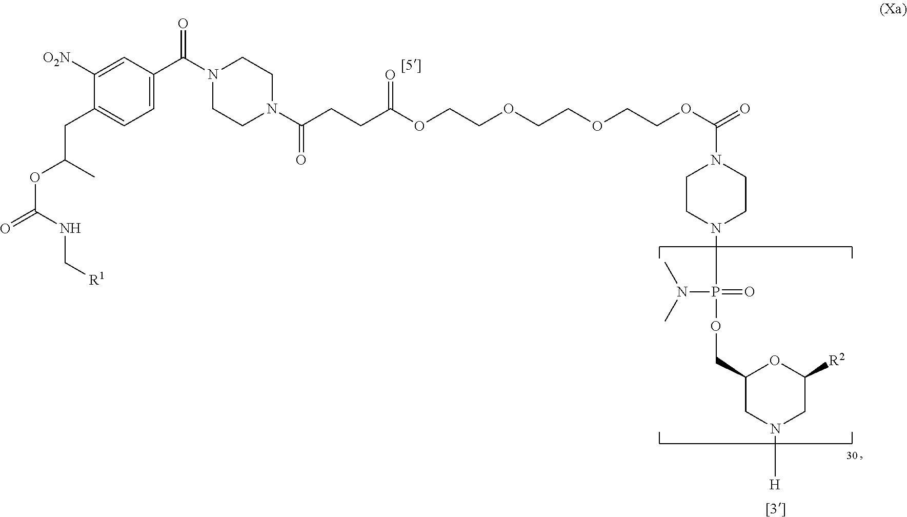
C1=C(C(N2CCN(C(CCC(OCCOCCOCCOC(=O)N3CCN(P(OCC4CN([H])CC([R2])O4)(=O)N(C)C)CC3)=O)=O)CC2)=O)C=C([O2N])C(CC(C)OC(=O)NC[R1])=C1
